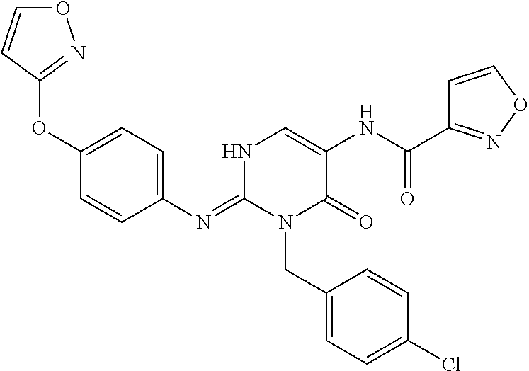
C1(N=C2N(CC3=CC=C(Cl)C=C3)C(=O)C(NC(=O)C3=NOC=C3)=CN2)=CC=C(OC2=NOC=C2)C=C1
